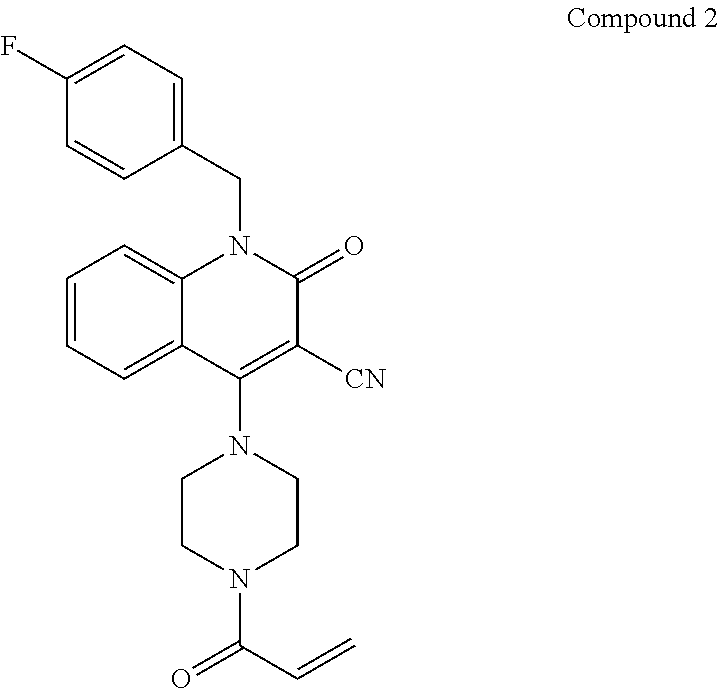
C1(CN2C3=CC=CC=C3C(N3CCN(C(=O)C=C)CC3)=C([CN])C2=O)=CC=C(F)C=C1
